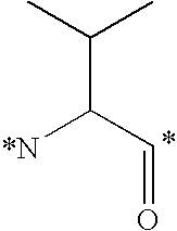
CC(C(C=O)[*N])C
